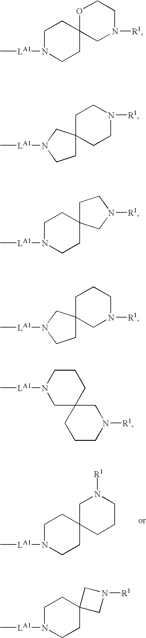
C12(CCN([LA1]C)C1)CCN([R1])CC2.C12(CCN([R1])C1)CCN([LA1]C)CC2.C12(CCN([LA1]C)C1)CN([R1])CCC2.C1N([LA1]C)CCC2(C1)CCCN([R1])C2.C1N([LA1]C)CCC2(C1)CN([R1])C2.C1N([LA1]C)CCC2(C1)CN([R1])CCO2.C1CCN([LA1]C)CC12CCCN([R1])C2
